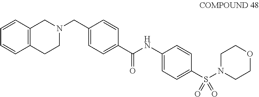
C12=C(C=CC=C1)CN(CC1=CC=C(C(NC3=CC=C(S(N4CCOCC4)(=O)=O)C=C3)=O)C=C1)CC2
